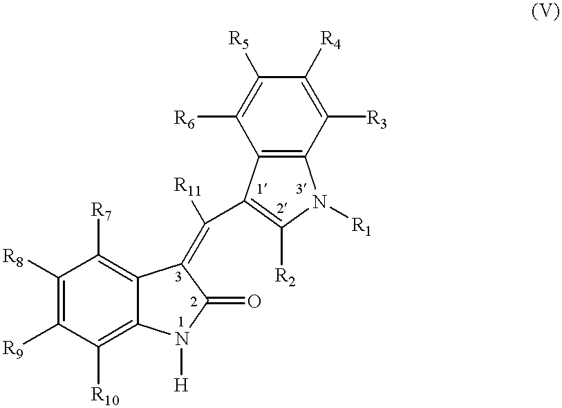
C1([R8])=C([R9])C([R10])=C2C(=C1[R7])C(=C(C1=C([R2])N([R1])C3=C1C([R6])=C([R5])C([R4])=C3[R3])[R11])C(=O)N2[H]
